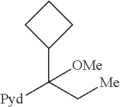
C1(C(C[Me])([Pyd])[OMe])CCC1
